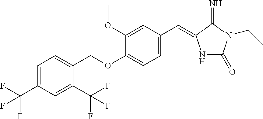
C1=C(C(F)(F)F)C=C(C(F)(F)F)C(COC2=CC=C(C=C3NC(=O)N(CC)C3=N)C=C2OC)=C1
